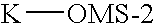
[K][OMS-2]
